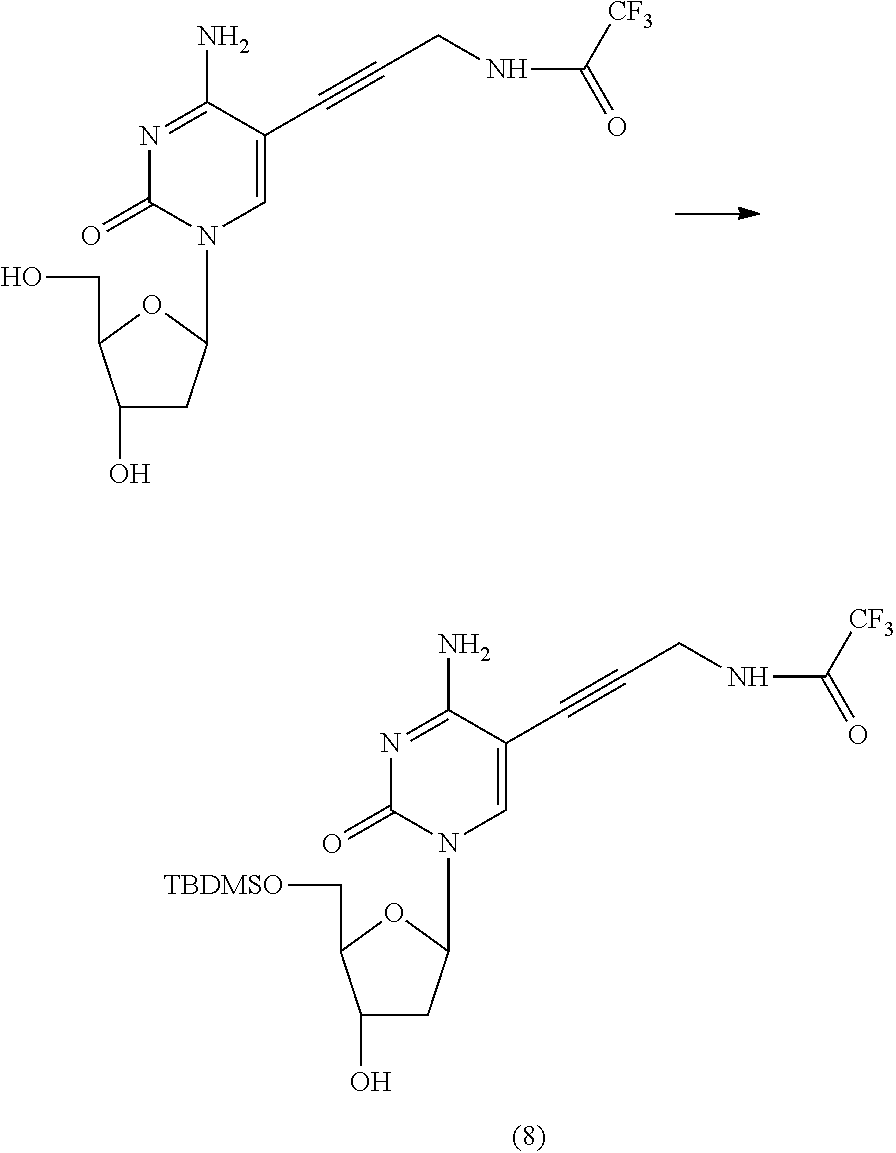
C1(O)CC(N2C=C(C#CCNC(=O)[CF3])C(N)=NC2=O)OC1CO.C1(O)CC(N2C=C(C#CCNC(=O)[CF3])C(N)=NC2=O)OC1C[TBDMSO]
